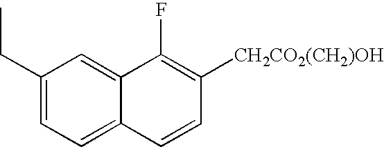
C1=C2C(=CC=C1CC)C=CC([CH2CO2(CH2)OH])=C2F
